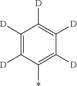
C1([D])=C([D])C(*)=C([D])C([D])=C1[D]
